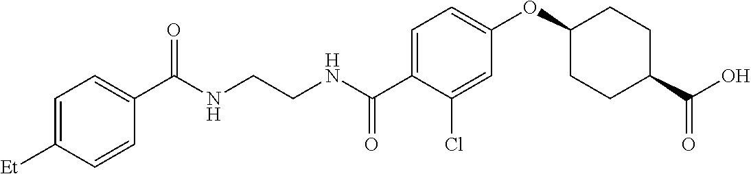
C1=C([Et])C=CC(C(NCCNC(C2=CC=C(OC3CCC(C(O)=O)CC3)C=C2Cl)=O)=O)=C1
